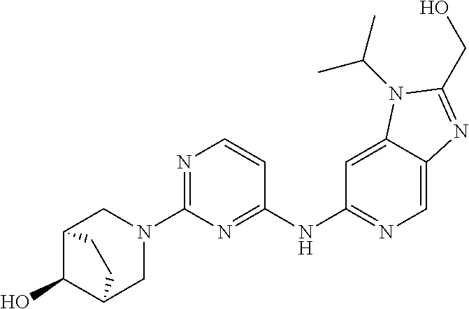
C1(NC2=NC(N3CC4C(O)C(C3)CC4)=NC=C2)=NC=C2C(=C1)N(C(C)C)C(CO)=N2
